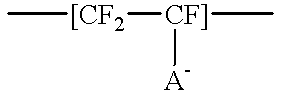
C[[CF2][CF]](C)[A-]
